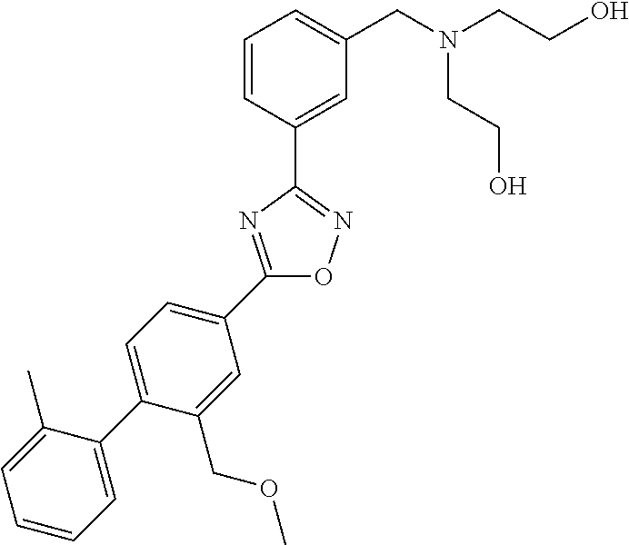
C1=CC(C2=NOC(C3=CC=C(C4=CC=CC=C4C)C(COC)=C3)=N2)=CC(CN(CCO)CCO)=C1
